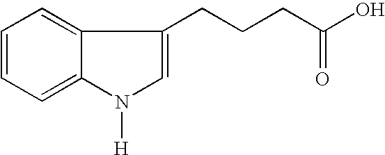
C1=CC=C2C(=C1)C(CCCC(O)=O)=CN2[H]
